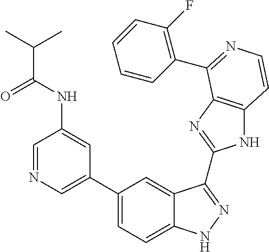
C1(C2=CN=CC(NC(=O)C(C)C)=C2)=CC=C2C(=C1)C(C1=NC3=C(N1)C=CN=C3C1=C(F)C=CC=C1)=NN2
